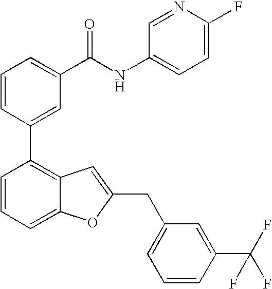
C1=CC(C2=C3C(=CC=C2)OC(CC2=CC=CC(C(F)(F)F)=C2)=C3)=CC(C(NC2=CC=C(F)N=C2)=O)=C1
